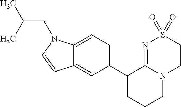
C1(C2CCCN3C2=NS(=O)(=O)CC3)=CC=C2C(=C1)C=CN2CC(C)C
